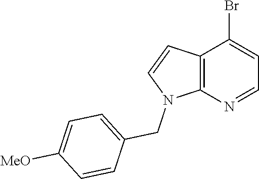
C12=C(N=CC=C1Br)N(CC1=CC=C([MeO])C=C1)C=C2
